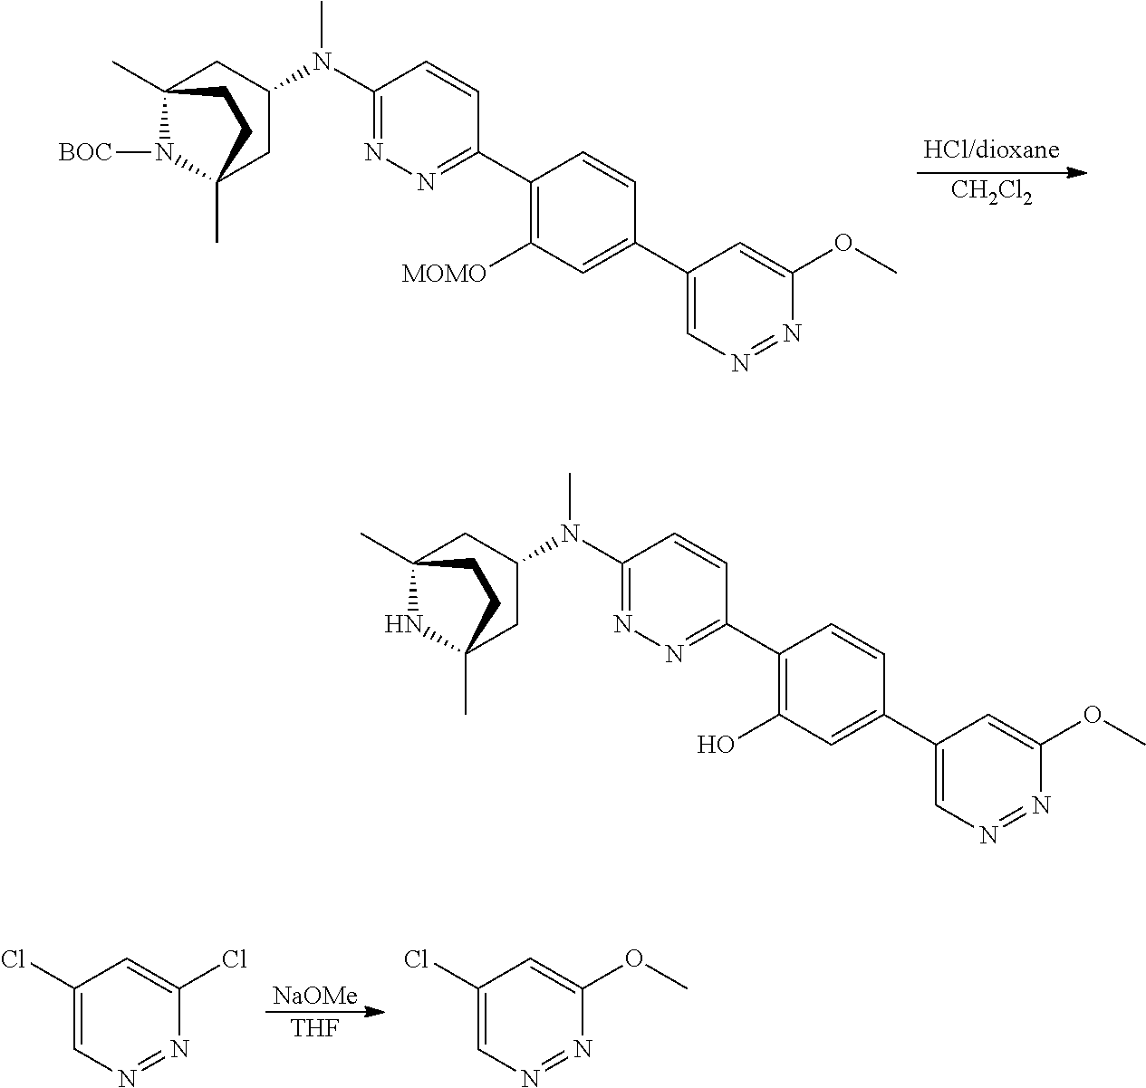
C12(C)CC(N(C3=NN=C(C4=C(O)C=C(C5=CN=NC(OC)=C5)C=C4)C=C3)C)CC(C)(N1)CC2.C12(C)CC(N(C3=NN=C(C4=C([MOMO])C=C(C5=CN=NC(OC)=C5)C=C4)C=C3)C)CC(C)(N1[BOC])CC2.[CH2Cl2].[NaOMe].[THF].C1(Cl)=CN=NC(Cl)=C1.C1(Cl)=CN=NC(OC)=C1
